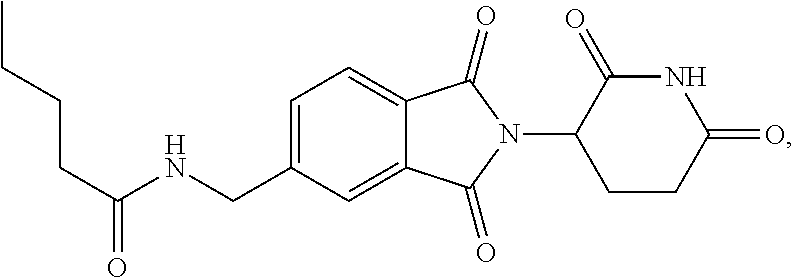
C1=C(CNC(CCCC)=O)C=C2C(=C1)C(=O)N(C1CCC(=O)NC1=O)C2=O
